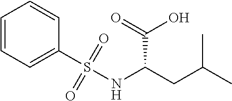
C1(S(NC(CC(C)C)C(O)=O)(=O)=O)=CC=CC=C1
